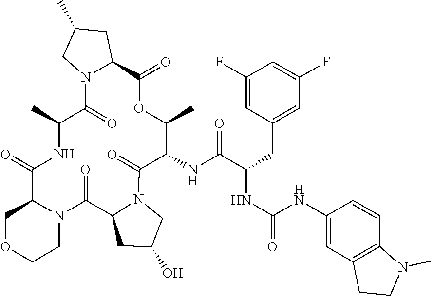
C1OCCN2C1C(=O)NC(C)C(=O)N1C(CC(C)C1)C(=O)OC(C)C(NC(C(NC(=O)NC1=CC3=C(C=C1)N(C)CC3)CC1=CC(F)=CC(F)=C1)=O)C(=O)N1CC(O)CC1C2=O
